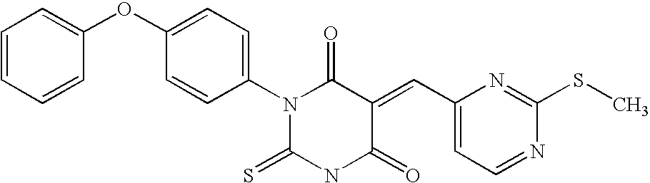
C1=CC=CC(OC2=CC=C(N3C(=S)NC(=O)C(=CC4=CC=NC(SC)=N4)C3=O)C=C2)=C1
